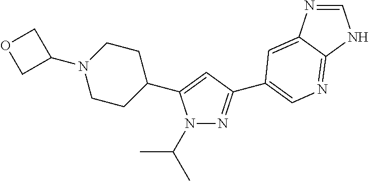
C1=NC2=CC(C3=NN(C(C)C)C(C4CCN(C5COC5)CC4)=C3)=CN=C2N1
